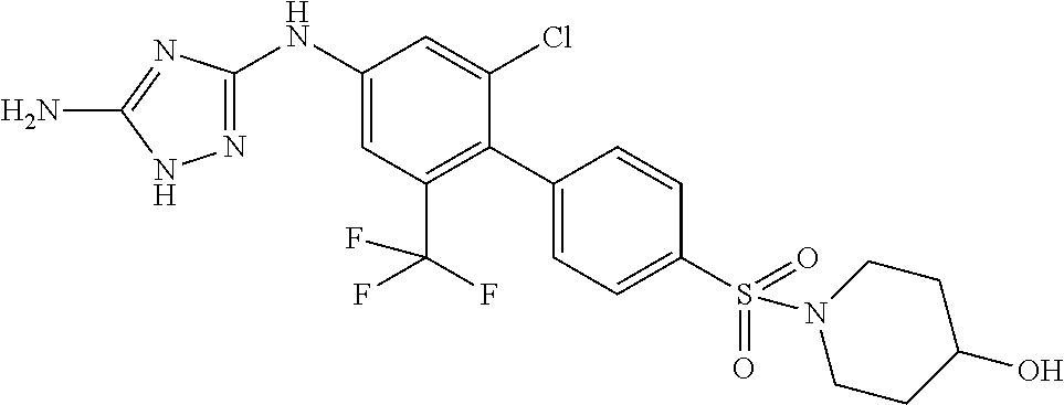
C1(NC2=CC(C(F)(F)F)=C(C3=CC=C(S(=O)(=O)N4CCC(O)CC4)C=C3)C(Cl)=C2)=NNC(N)=N1
